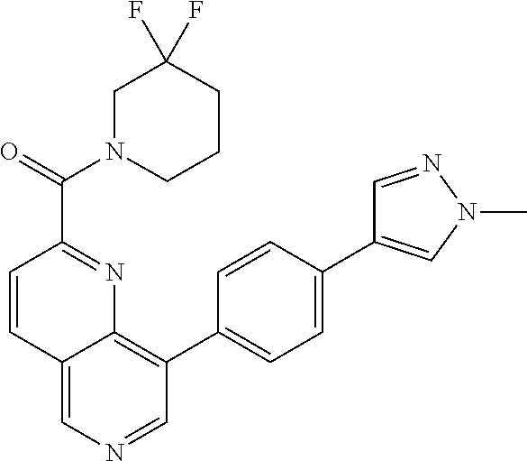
C1=CC(C(=O)N2CC(F)(F)CCC2)=NC2=C(C3=CC=C(C4=CN(C)N=C4)C=C3)C=NC=C12
